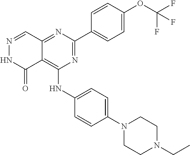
N1=CC2=NC(C3=CC=C(OC(F)(F)F)C=C3)=NC(NC3=CC=C(N4CCN(CC)CC4)C=C3)=C2C(=O)N1
